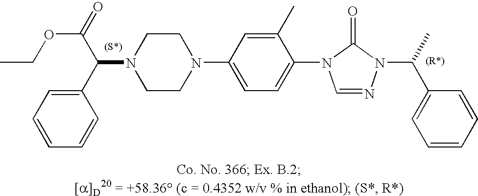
N1(C(C2=CC=CC=C2)C(=O)OCC)CCN(C2=CC=C(N3C=NN(C(C)C4=CC=CC=C4)C3=O)C(C)=C2)CC1
